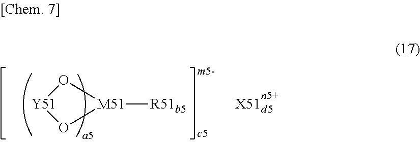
[M51]1([R51b5])O[Y51]O1.[X51]
